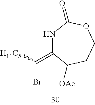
N1C(=C([H11C5])Br)C([OAc])CCOC1=O
